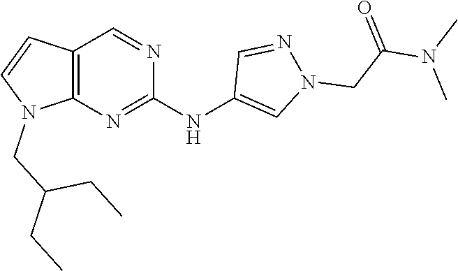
C12=C(N=C(NC3=CN(CC(N(C)C)=O)N=C3)N=C1)N(CC(CC)CC)C=C2
